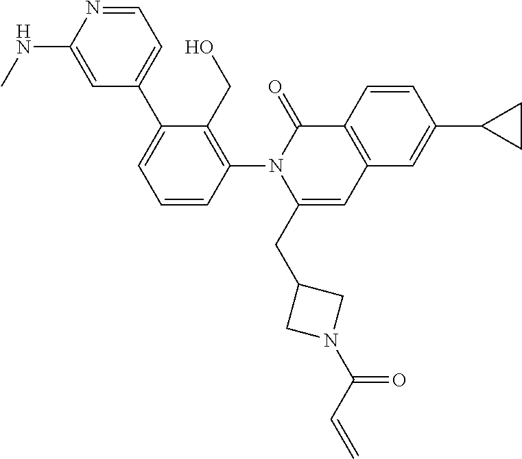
C1=CC(N2C(CC3CN(C(C=C)=O)C3)=CC3=C(C2=O)C=CC(C2CC2)=C3)=C(CO)C(C2=CC=NC(NC)=C2)=C1
